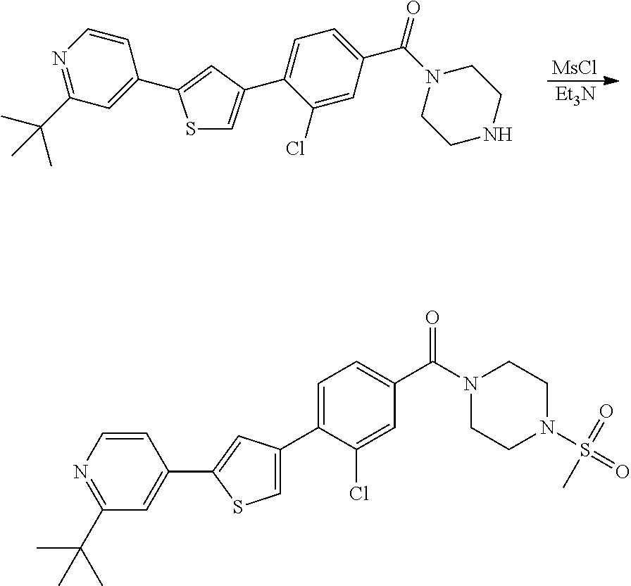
C1=C(C2=CC=C(C(N3CCNCC3)=O)C=C2Cl)C=C(C2=CC(C(C)(C)C)=NC=C2)S1.[MsCl].[Et3N].C1=C(C2=CSC(C3=CC(C(C)(C)C)=NC=C3)=C2)C(Cl)=CC(C(N2CCN(S(=O)(=O)C)CC2)=O)=C1
